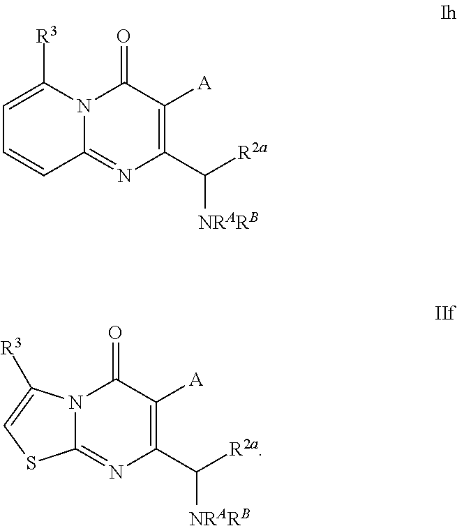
C1=C([R3])N2C(=NC(C([R2a])[NRARB])=C([A])C2=O)C=C1.C12=NC(C([R2a])[NRARB])=C([A])C(=O)N1C([R3])=CS2
